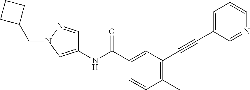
C1(C)=C(C#CC2=CC=CN=C2)C=C(C(NC2=CN(CC3CCC3)N=C2)=O)C=C1
